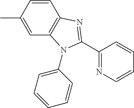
C1(C)=CC2=C(C=C1)N=C(C1=NC=CC=C1)N2C1=CC=CC=C1
